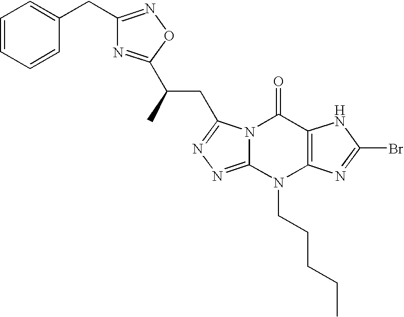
N12C(=NN=C1CC(C1=NC(CC3=CC=CC=C3)=NO1)C)N(CCCCC)C1=C(C2=O)NC(Br)=N1
